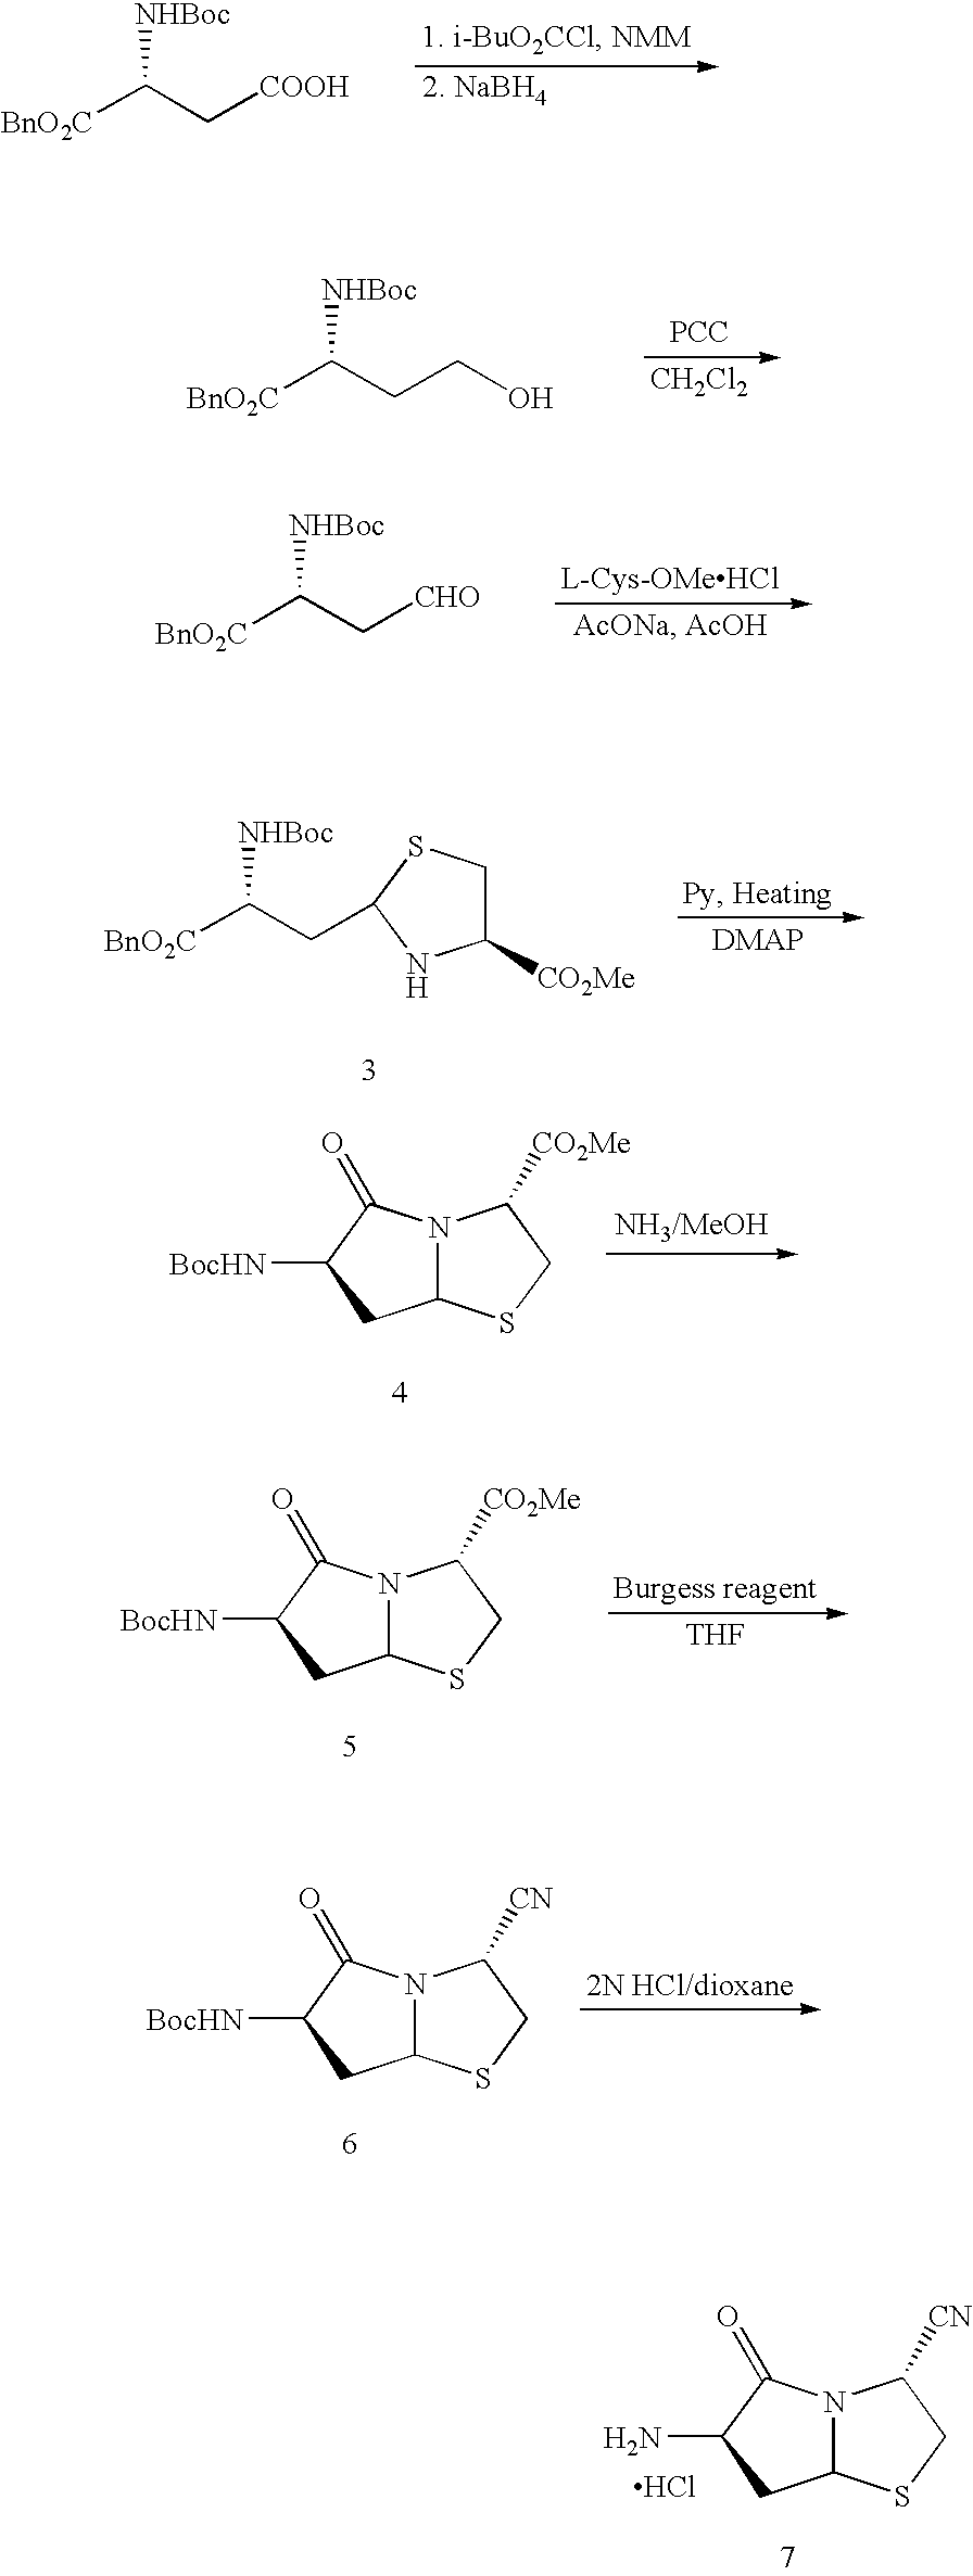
[BnO2C]C(C[COOH])[NHBoc].[BnO2C]C(CCO)[NHBoc].[PCC].[CH2Cl2].[BnO2C]C(C[CHO])[NHBoc].[BnO2C]C([NHBoc])CC1SCC([CO2Me])N1.N12C(SCC1[CO2Me])CC([BocHN])C2=O.N12C(SCC1[CO2Me])CC([BocHN])C2=O.[THF].N12C(SCC1[CN])CC([BocHN])C2=O.N12C(SCC1[CN])CC(N)C2=O.Cl
